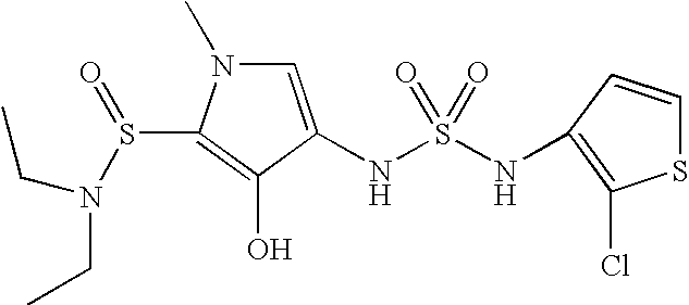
C1=C(NS(=O)(NC2=C(Cl)SC=C2)=O)C(O)=C(S(=O)N(CC)CC)N1C
